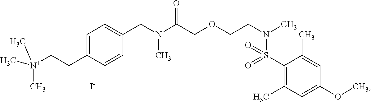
C1(CN(C(COCCN(C)S(C2=C(C)C=C(OC)C=C2C)(=O)=O)=O)C)=CC=C(CC[N+](C)(C)C)C=C1.[I-]
